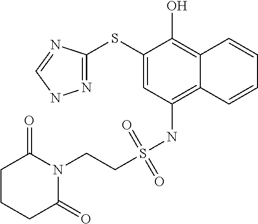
C1(SC2=NNC=N2)=CC(NS(CCN2C(=O)CCCC2=O)(=O)=O)=C2C(=C1O)C=CC=C2
